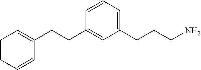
C1=CC=CC(CCC2=CC(CCCN)=CC=C2)=C1
